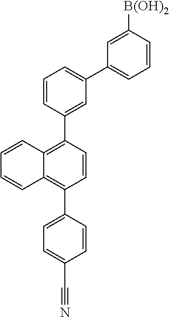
C1=CC(C2=CC(C3=CC=CC([B(OH)2])=C3)=CC=C2)=C2C(=C1C1=CC=C(C#N)C=C1)C=CC=C2
